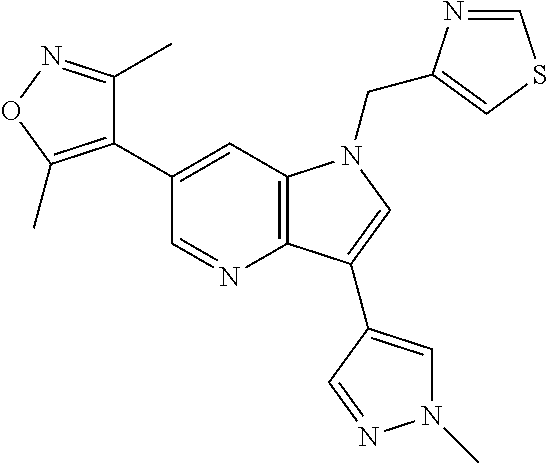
C1(C2=C(C)ON=C2C)=CC2=C(N=C1)C(C1=CN(C)N=C1)=CN2CC1=CSC=N1
